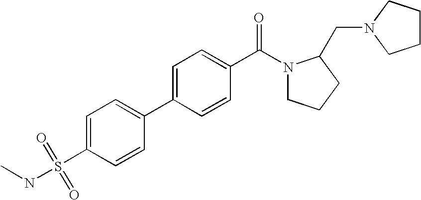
C1=C(S(=O)(=O)NC)C=CC(C2=CC=C(C(N3CCCC3CN3CCCC3)=O)C=C2)=C1
